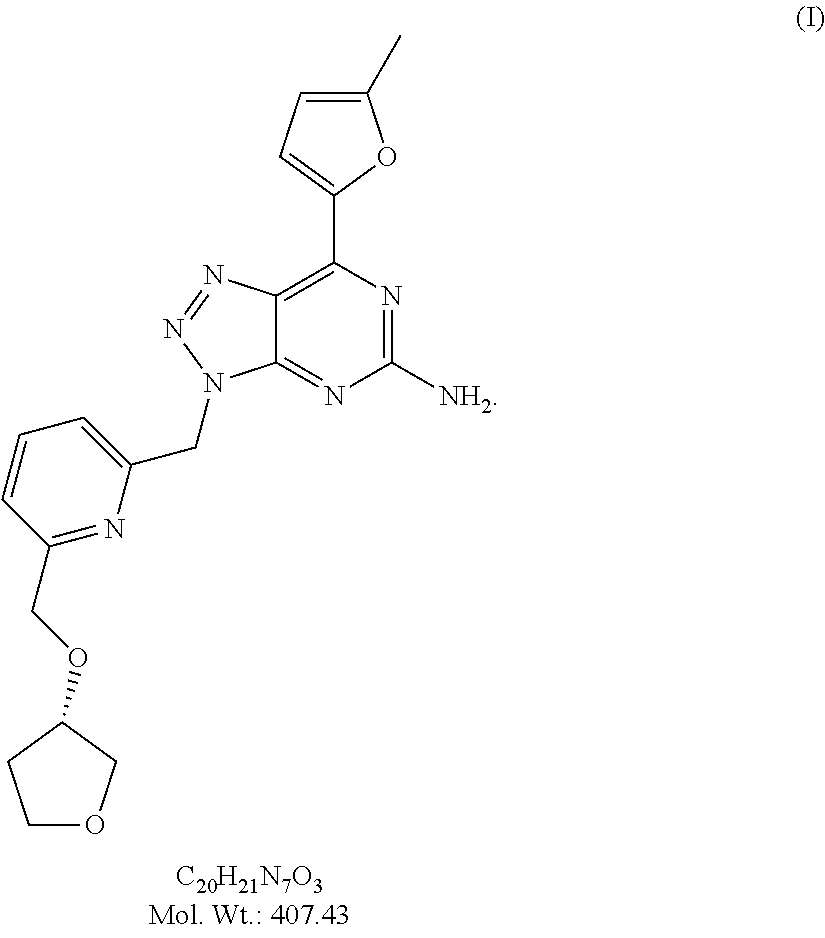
C12=C(C3=CC=C(C)O3)N=C([NH2])N=C1N(CC1=CC=CC(COC3COCC3)=N1)N=N2
